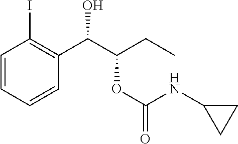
C1=CC=CC(C(C(CC)OC(NC2CC2)=O)O)=C1I
